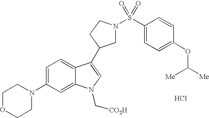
C1(N2CCOCC2)=CC=C2C(=C1)N(C[CO2H])C=C2C1CN(S(C2=CC=C(OC([Me])[Me])C=C2)(=O)=O)CC1.Cl
